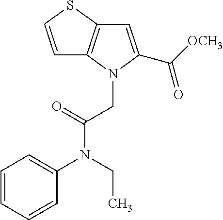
C1=CC=CC(N(CC)C(CN2C(C([OCH3])=O)=CC3=C2C=CS3)=O)=C1
